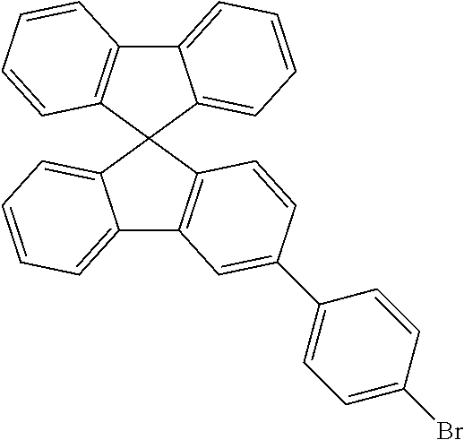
C12=CC=CC=C1C1(C3=C2C=CC=C3)C2=C(C3=CC=CC=C31)C=C(C1=CC=C(Br)C=C1)C=C2
